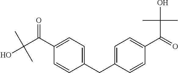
C1(CC2=CC=C(C(=O)C(O)(C)C)C=C2)=CC=C(C(C(O)(C)C)=O)C=C1
